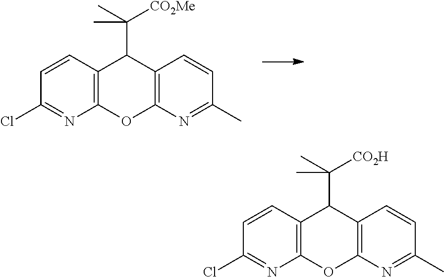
C12=C(N=C(C)C=C1)OC1=C(C2C(C)([CO2Me])C)C=CC(Cl)=N1.C12=C(N=C(C)C=C1)OC1=C(C2C(C)([CO2H])C)C=CC(Cl)=N1
